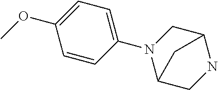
C1=CC(N2CC3NCC2C3)=CC=C1OC
